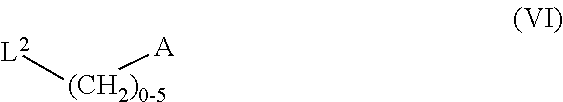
[L2][(CH2)0-5][A]
